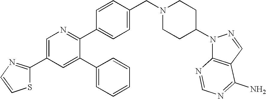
C1=C(C2=NC=CS2)C=C(C2=CC=CC=C2)C(C2=CC=C(CN3CCC(N4C5=C(C=N4)C(N)=NC=N5)CC3)C=C2)=N1
